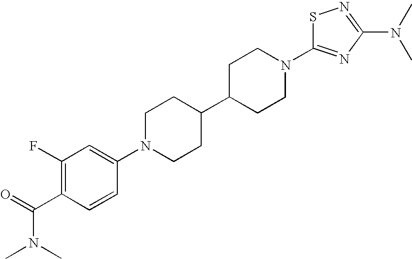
C1(F)=C(C(=O)N(C)C)C=CC(N2CCC(C3CCN(C4=NC(N(C)C)=NS4)CC3)CC2)=C1
